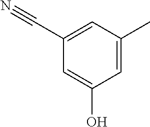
C1=C(C)C=C(C#N)C=C1O
